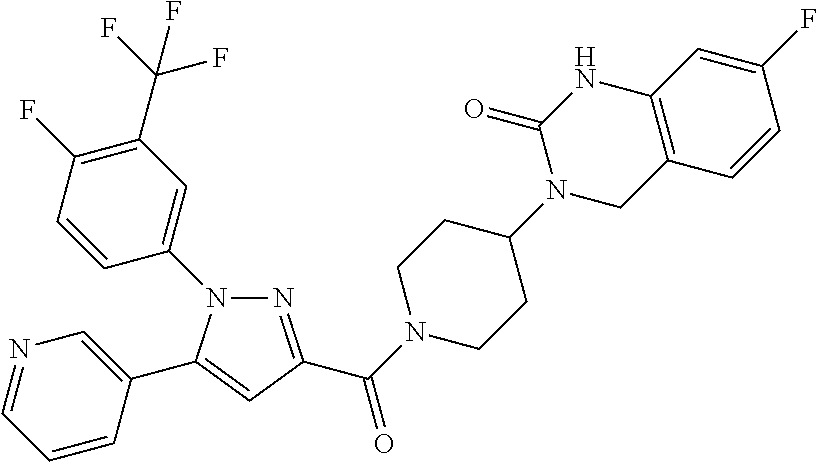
N1(C2=CC(C(F)(F)F)=C(F)C=C2)N=C(C(N2CCC(N3CC4=C(NC3=O)C=C(F)C=C4)CC2)=O)C=C1C1=CN=CC=C1
